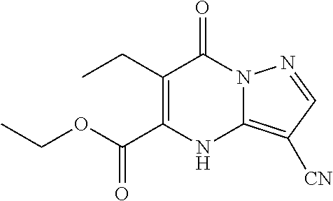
CCC1=C(C(OCC)=O)NC2=C([CN])C=NN2C1=O
